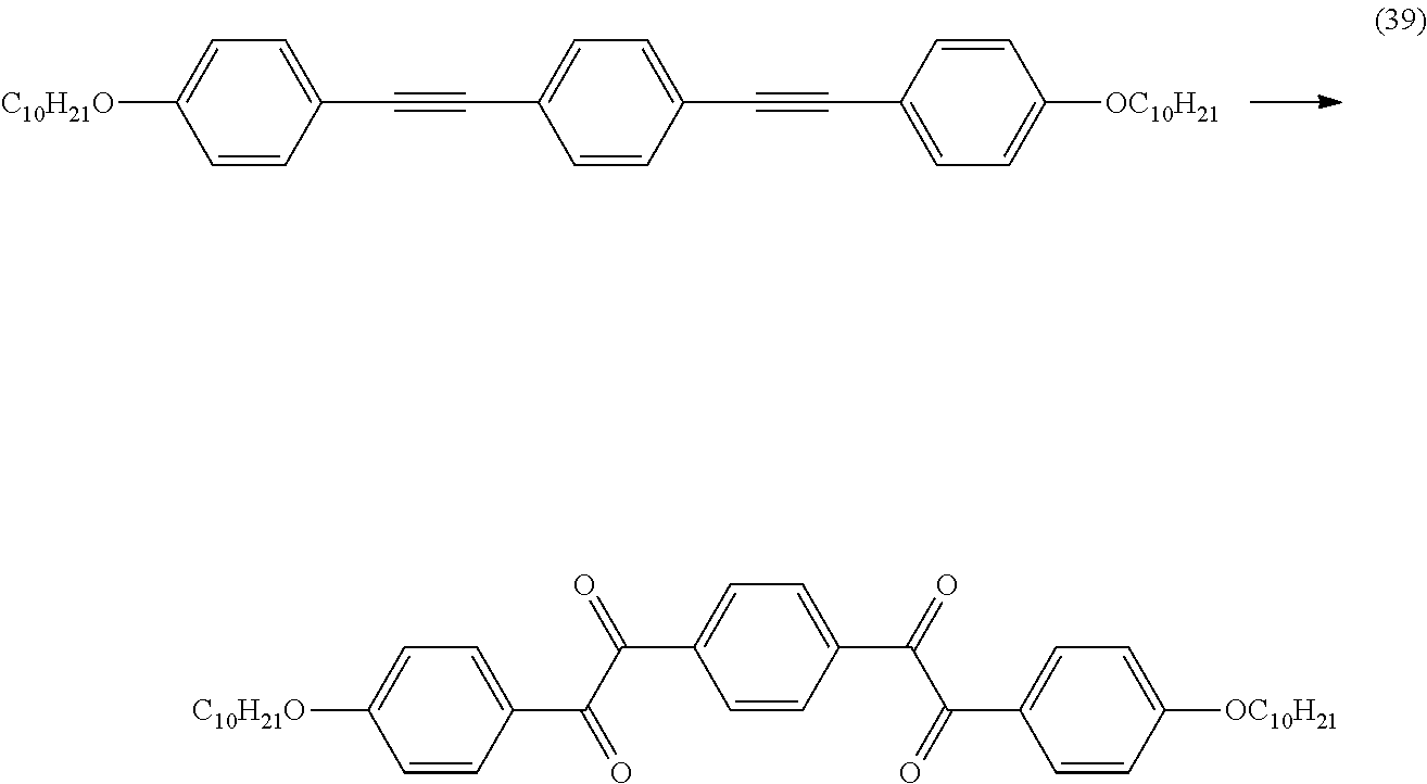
[C10H21O]C1=CC=C(C#CC2=CC=C(C#CC3=CC=C([OC10H21])C=C3)C=C2)C=C1.[C10H21O]C1=CC=C(C(=O)C(=O)C2=CC=C(C(=O)C(=O)C3=CC=C([OC10H21])C=C3)C=C2)C=C1
